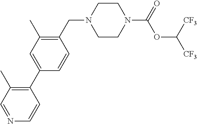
C1CN(C(=O)OC([CF3])[CF3])CCN1CC1=C(C)C=C(C2=C(C)C=NC=C2)C=C1
